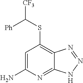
[CF3]C(SC1=C2C(=NC(N)=C1)NN=N2)[Ph]
